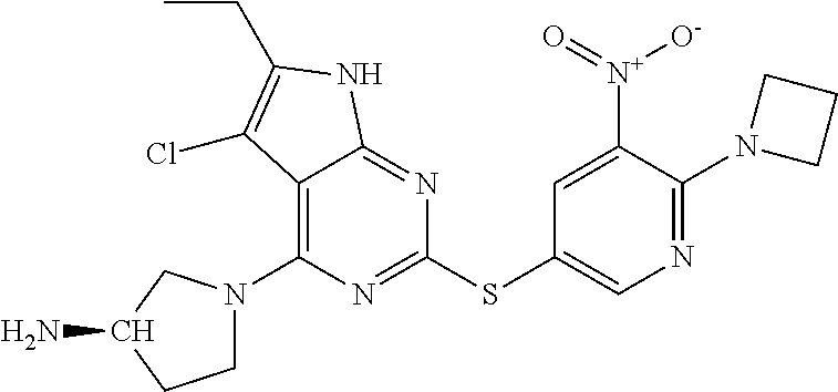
C1(N2CCC(N)C2)=C2C(=NC(SC3=CN=C(N4CCC4)C([N+](=O)[O-])=C3)=N1)NC(CC)=C2Cl
